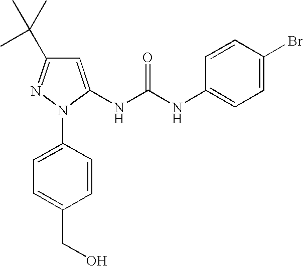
C1(C(C)(C)C)=NN(C2=CC=C(CO)C=C2)C(NC(NC2=CC=C(Br)C=C2)=O)=C1
